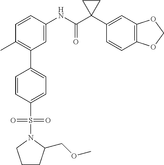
C1=C(NC(C2(C3=CC4=C(C=C3)OCO4)CC2)=O)C=CC(C)=C1C1=CC=C(S(=O)(=O)N2CCCC2COC)C=C1
